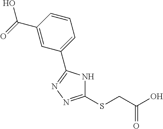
C1(SCC(O)=O)=NN=C(C2=CC=CC(C(=O)O)=C2)N1
